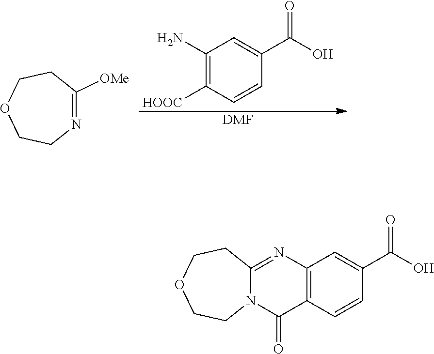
O1CCN=C([OMe])CC1.C1(N)=C([HOOC])C=CC(C(O)=O)=C1.[DMF].O1CCN2C(=NC3=C(C2=O)C=CC(C(O)=O)=C3)CC1
